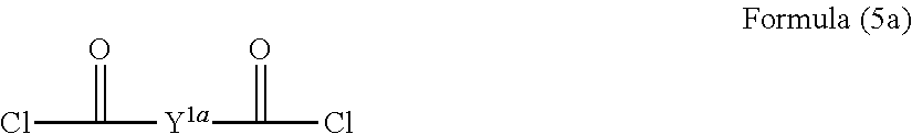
ClC(=O)[Y1a]C(=O)Cl
